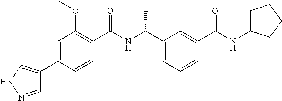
C1=CC(C(=O)NC(C)C2=CC=CC(C(=O)NC3CCCC3)=C2)=C(OC)C=C1C1=CNN=C1
